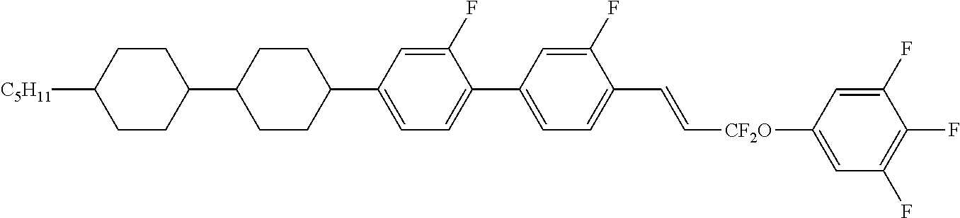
C1(F)=CC(C2CCC(C3CCC([C5H11])CC3)CC2)=CC=C1C1=CC=C(C=C[CF2O]C2=CC(F)=C(F)C(F)=C2)C(F)=C1
